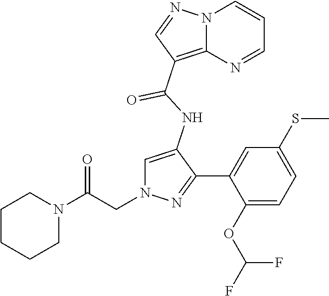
C1=C(NC(=O)C2=C3N(C=CC=N3)N=C2)C(C2=CC(SC)=CC=C2OC(F)F)=NN1CC(N1CCCCC1)=O
